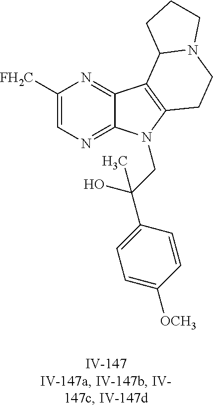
C1([FH2C])=CN=C2C(=N1)C1=C(N2CC(C2=CC=C([OCH3])C=C2)(O)C)CCN2C1CCC2
